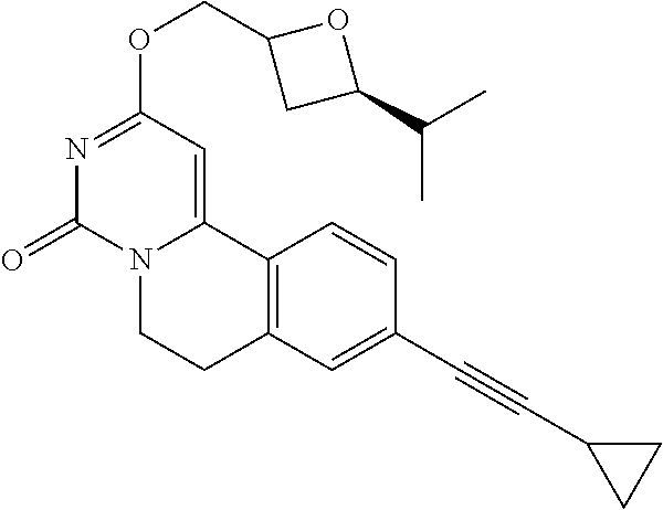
C(OC1=NC(=O)N2C(=C1)C1=C(CC2)C=C(C#CC2CC2)C=C1)C1CC(C(C)C)O1
